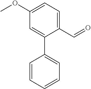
C1=C(OC)C=C(C2=CC=CC=C2)C(C=O)=C1
